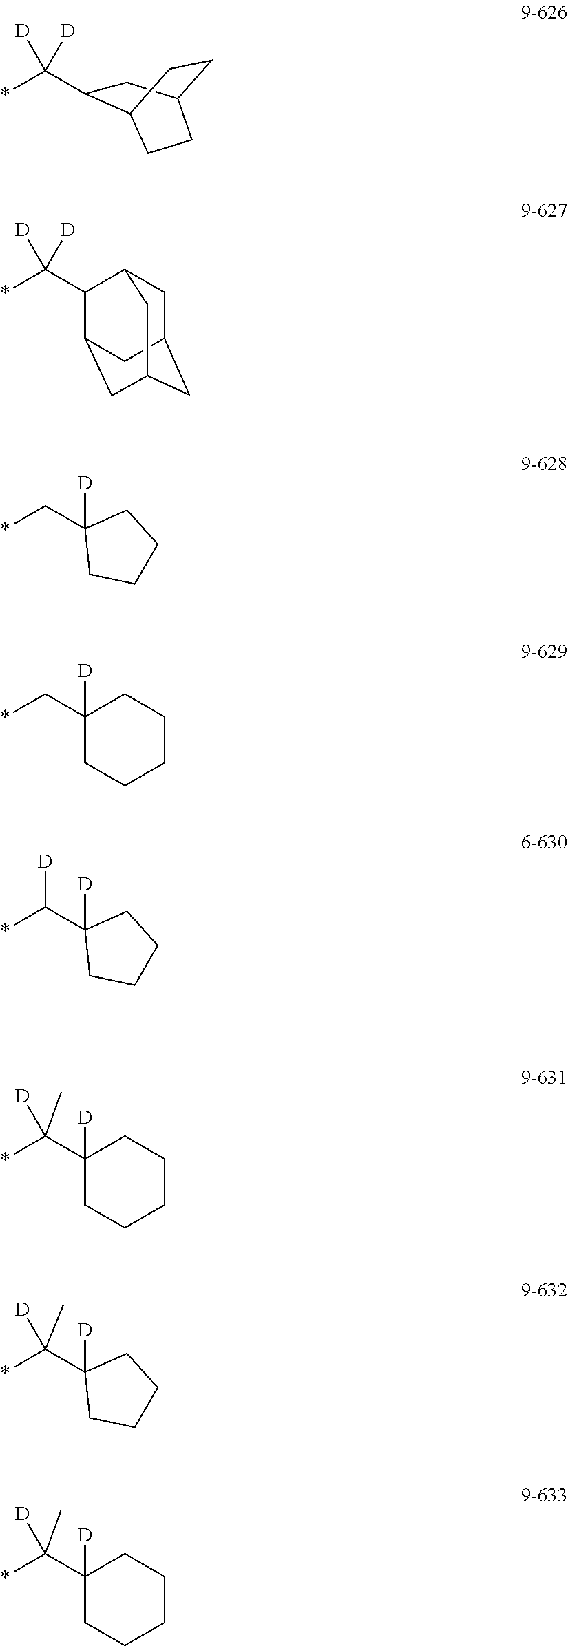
[D]C(*)(C1CC2CCC1CC2)[D].C1C2CC3CC(C2)C(C([D])(*)[D])C1C3.C(C1([D])CCCC1)*.C(C1([D])CCCCC1)*.C(C1([D])CCCC1)(*)[D].C(C1([D])CCCCC1)(*)([D])C.C(C1([D])CCCC1)(*)([D])C.C(C1([D])CCCCC1)(*)([D])C
